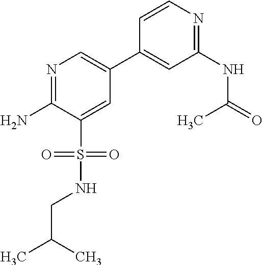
N1=C(N)C(S(NCC(C)C)(=O)=O)=CC(C2=CC(NC(=O)C)=NC=C2)=C1
